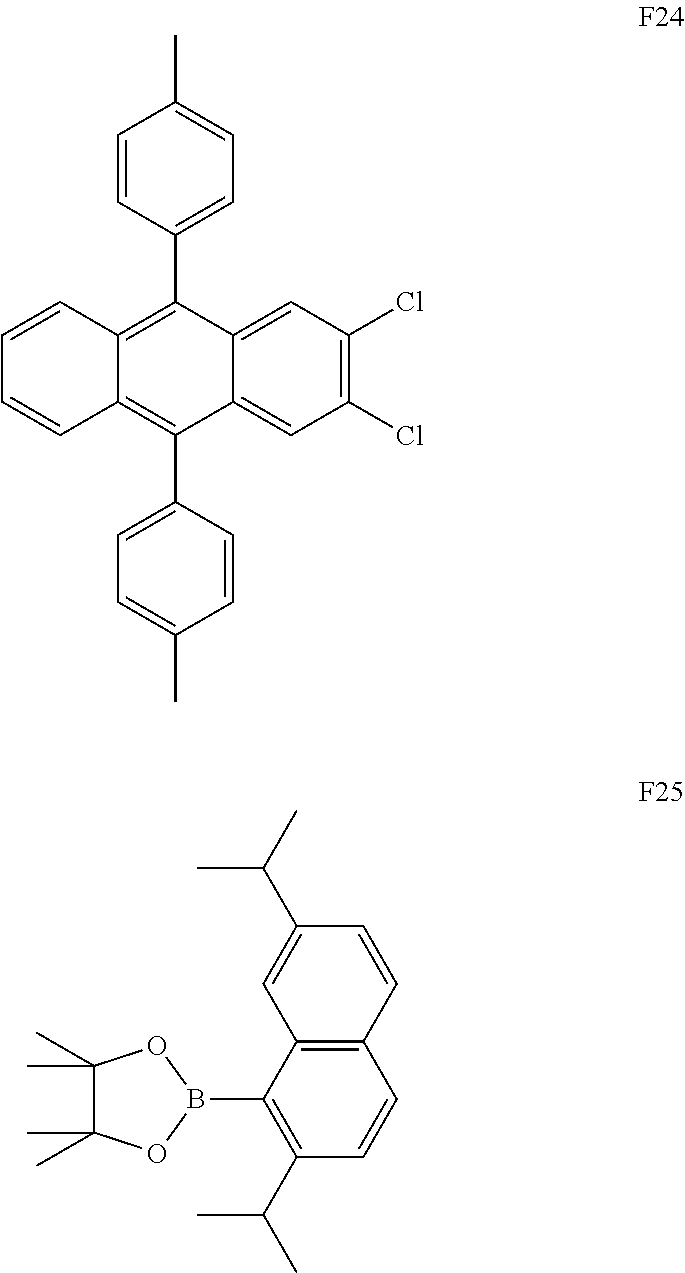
C12=CC(Cl)=C(Cl)C=C1C(C1=CC=C(C)C=C1)=C1C(=C2C2=CC=C(C)C=C2)C=CC=C1.C1(C)(C)C(C)(C)OB(C2=C(C(C)C)C=CC3=C2C=C(C(C)C)C=C3)O1
